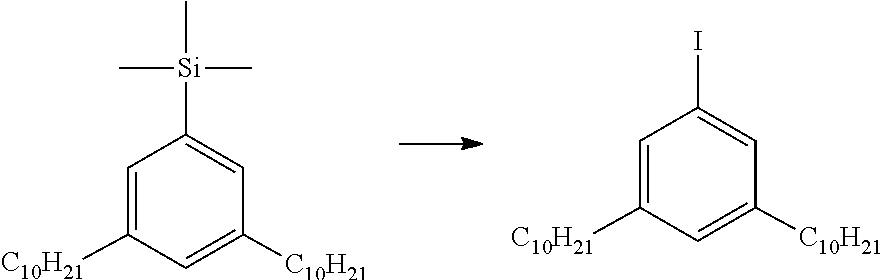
C1=C([C10H21])C=C([C10H21])C=C1[Si](C)(C)C.C1=C([C10H21])C=C([C10H21])C=C1I
